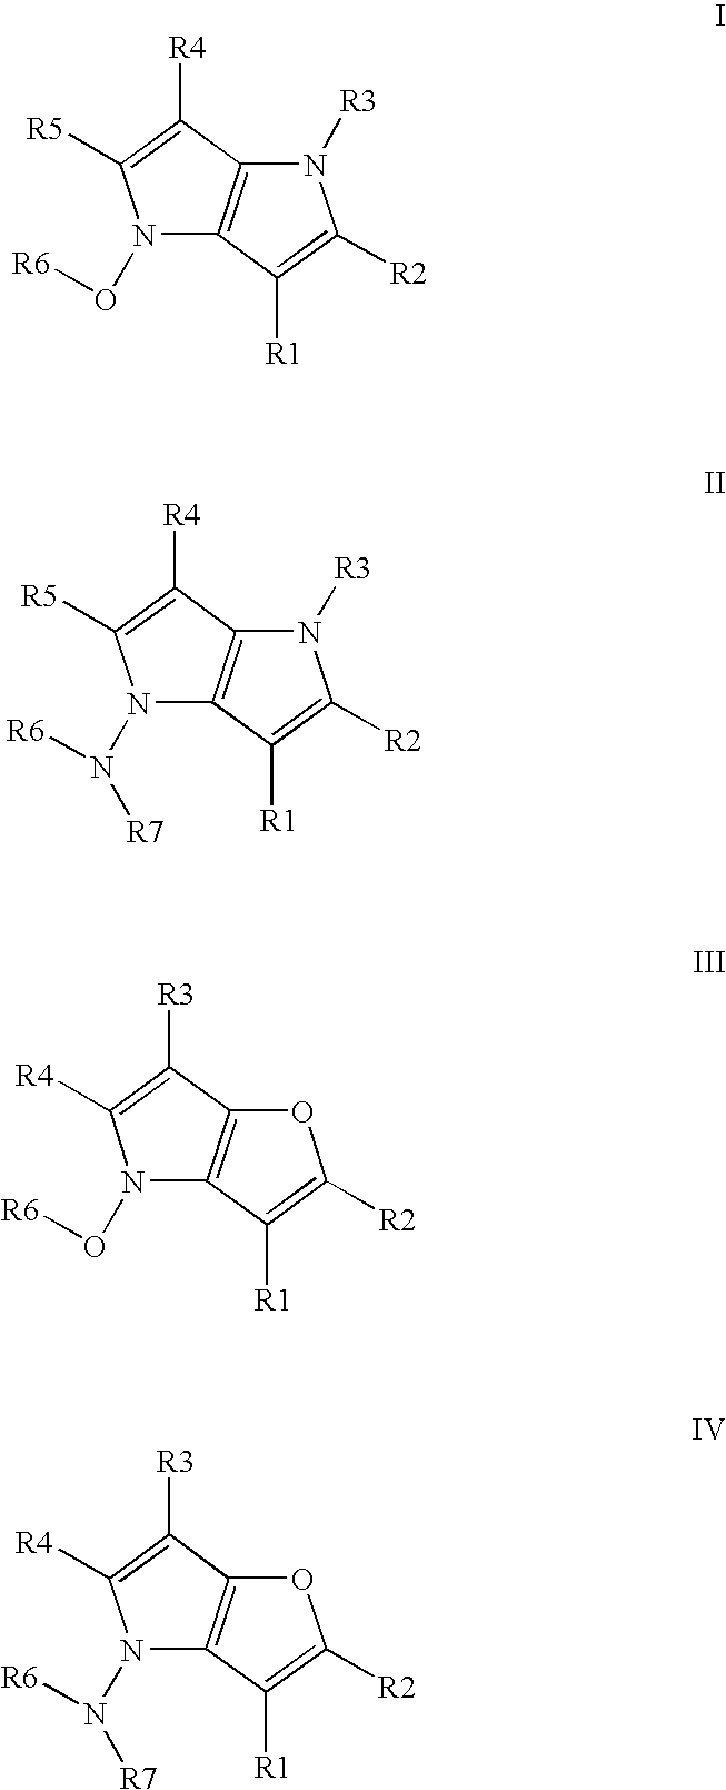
N1(O[R6])C2=C(C([R4])=C1[R5])N([R3])C([R2])=C2[R1].N1(N([R6])[R7])C2=C(C([R4])=C1[R5])N([R3])C([R2])=C2[R1].N1(O[R6])C2=C(C([R3])=C1[R4])OC([R2])=C2[R1].N1(N([R6])[R7])C2=C(C([R3])=C1[R4])OC([R2])=C2[R1]
